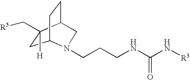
C1C([H])(C[R5])C2CCC1N(CCCNC(N[R3])=O)C2
